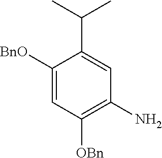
C1([BnO])=CC([OBn])=C(N)C=C1C(C)C
